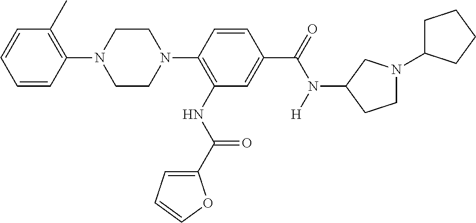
C1=CC(N2CCN(C3=C(NC(C4=CC=CO4)=O)C=C(C(=O)N([H])C4CN(C5CCCC5)CC4)C=C3)CC2)=C(C)C=C1
